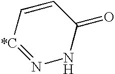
N1=[*C]C=CC(=O)N1
